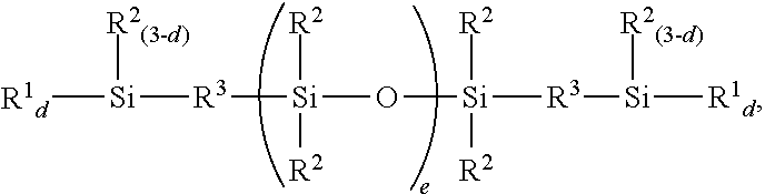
[R1d][Si]([R2(3-d)])[R3][Si]([R2])([R2])O[Si]([R2])([R2])[R3][Si]([R2(3-d)])[R1d]
